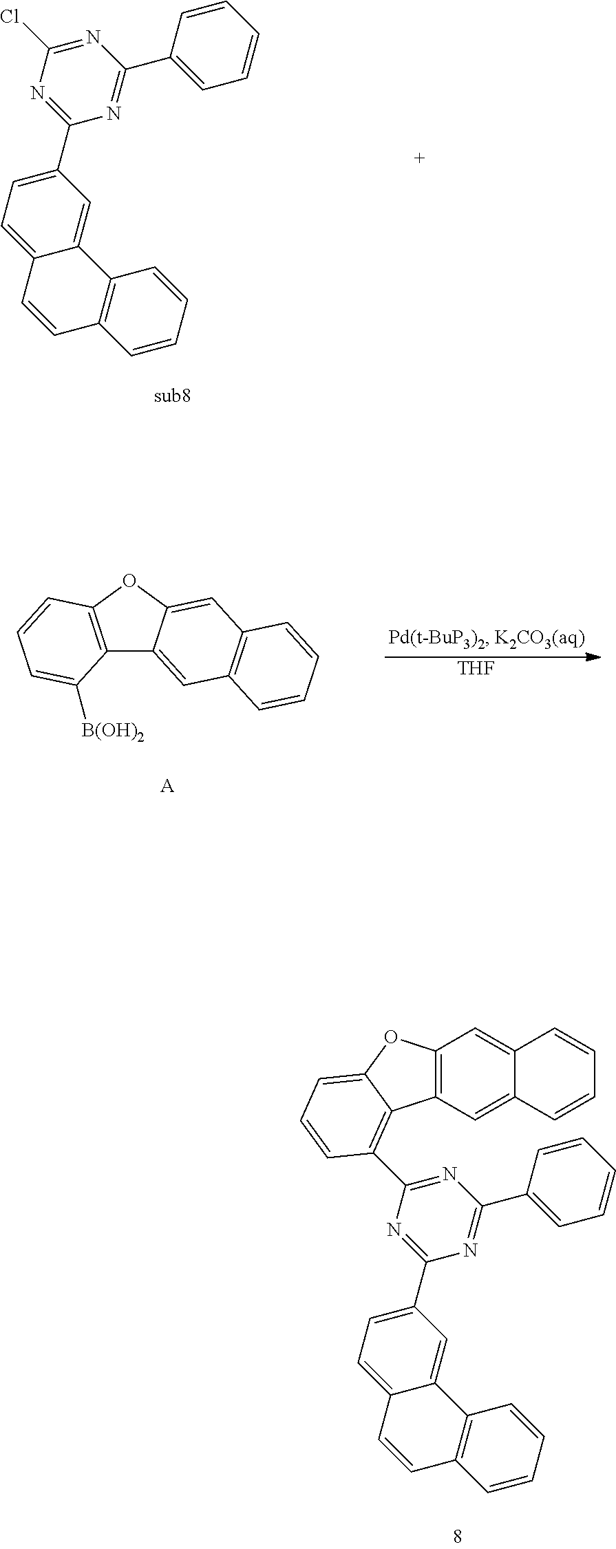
C12=C(OC3=CC4=C(C=C13)C=CC=C4)C=CC=C2[B(OH)2].[A].[THF].C1=C(C2=NC(C3=CC=C4C(=C3)C3=C(C=C4)C=CC=C3)=NC(Cl)=N2)C=CC=C1.C1=C(C2=NC(C3=CC=C4C(=C3)C3=C(C=C4)C=CC=C3)=NC(C3=C4C5=C(C=C6C(=C5)C=CC=C6)OC4=CC=C3)=N2)C=CC=C1
